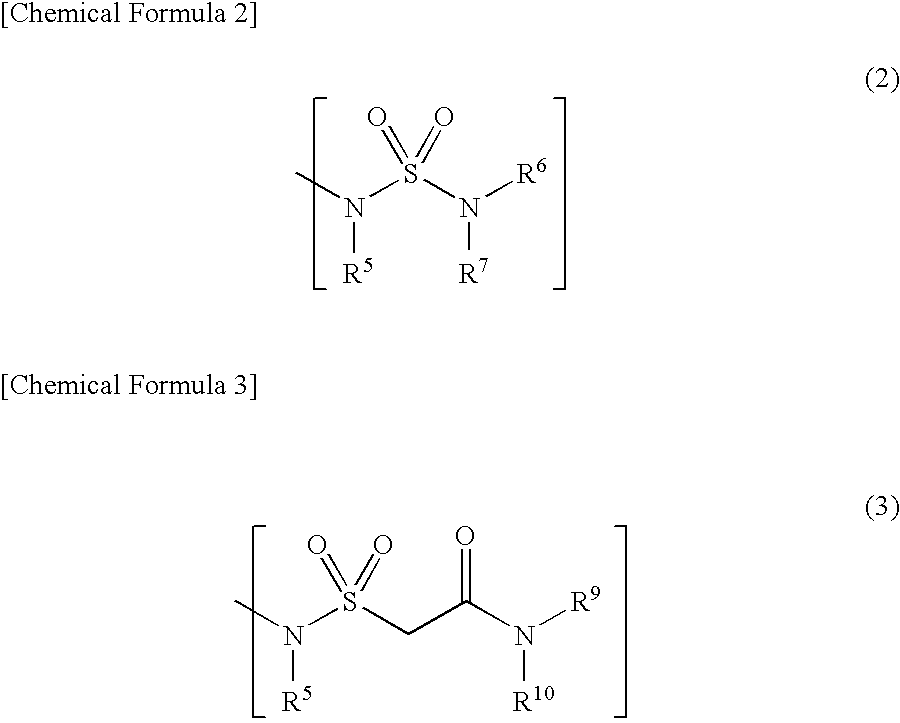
CN(S(N([R6])[R7])(=O)=O)[R5].CN(S(CC(N([R9])[R10])=O)(=O)=O)[R5]
